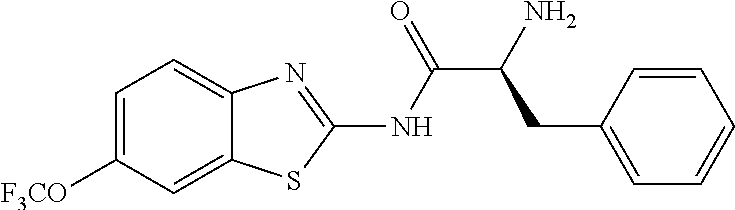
C1=C([F3CO])C=C2C(=C1)N=C(NC(C(N)CC1=CC=CC=C1)=O)S2
